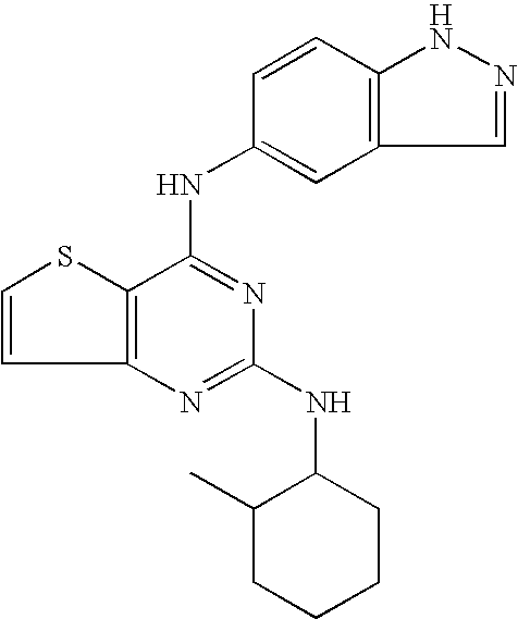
C12=C(C(NC3=CC4=C(C=C3)NN=C4)=NC(NC3C(C)CCCC3)=N1)SC=C2
